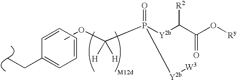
COC(P(=O)([Y2b]C(C(=O)O[Ry])[R2])[Y2b][W3])([H])[H].C1=CC=CC(CC)=C1
